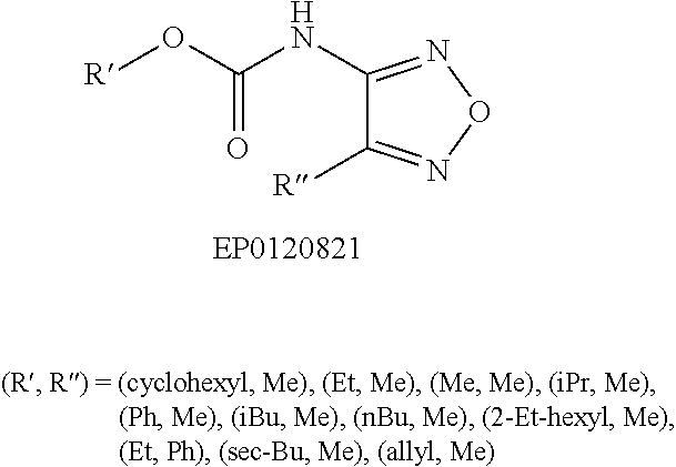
C1(NC(O[R])=O)=NON=C1[R]
